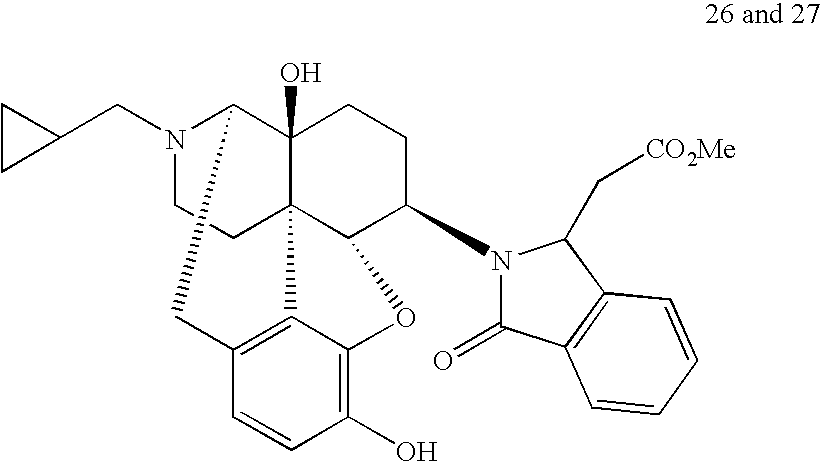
N1(CC2CC2)CCC23C4(O)C1CC1=C2C(=C(O)C=C1)OC3C(N1C(=O)C2=C(C1C[CO2Me])C=CC=C2)CC4
